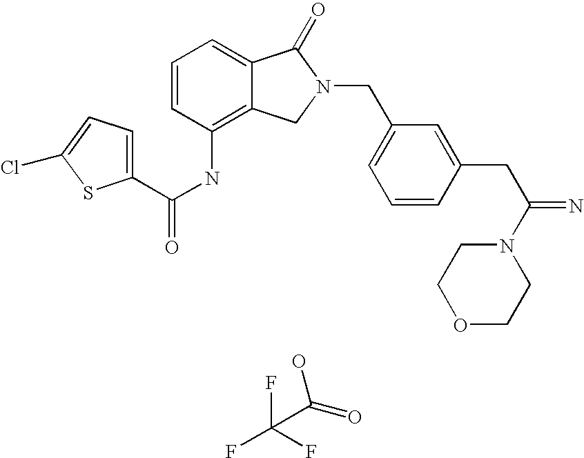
O=C(O)C(F)(F)F.C1=C2C(=C(NC(=O)C3=CC=C(Cl)S3)C=C1)CN(CC1=CC=CC(CC(=N)N3CCOCC3)=C1)C2=O
